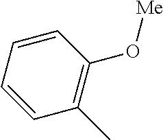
C1=CC=CC(C)=C1O[Me]
